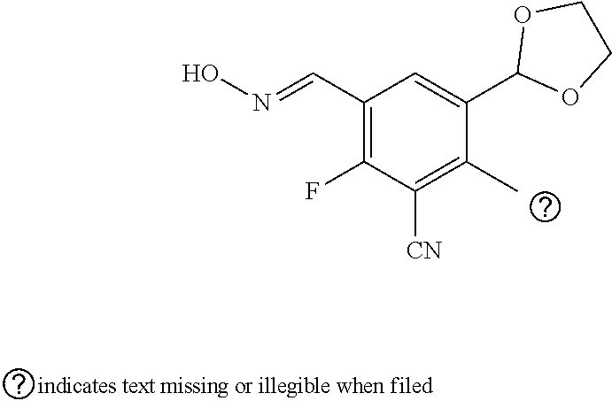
C1(C=NO)=C(F)C([CN])=C(C)C(C2OCCO2)=C1
